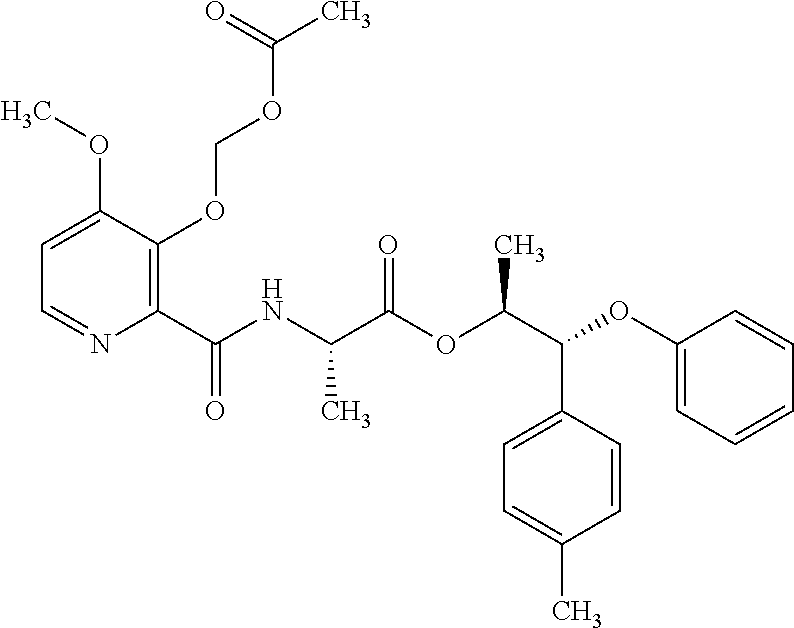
C1=C(OC)C(OCOC(C)=O)=C(C(NC(C(OC(C(C2=CC=C(C)C=C2)OC2=CC=CC=C2)C)=O)C)=O)N=C1
